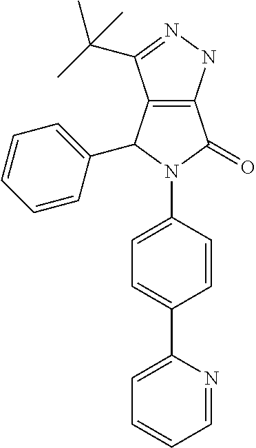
C12=C(NN=C1C(C)(C)C)C(=O)N(C1=CC=C(C3=CC=CC=N3)C=C1)C2C1=CC=CC=C1
